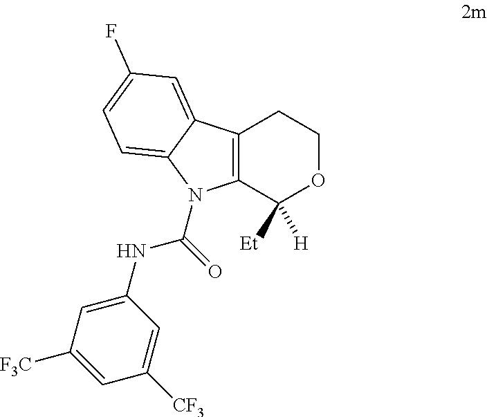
C12=C(C([H])([Et])OCC1)N(C(=O)NC1=CC([F3C])=CC([CF3])=C1)C1=CC=C(F)C=C21
